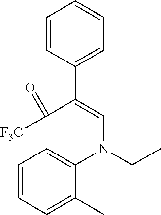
C1=CC(C(=CN(CC)C2=CC=CC=C2C)C([F3C])=O)=CC=C1
